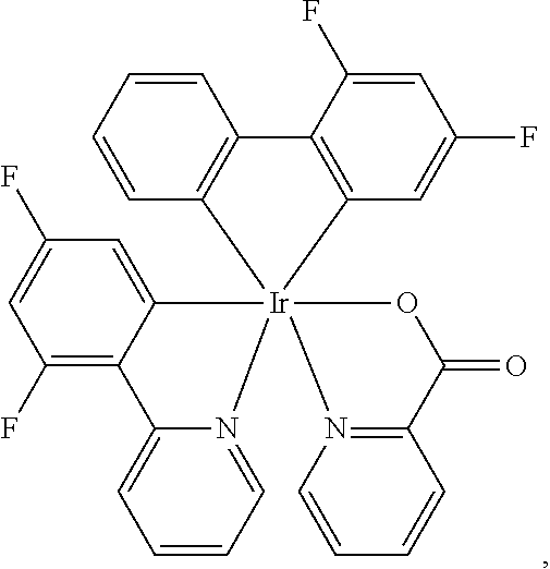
C1=CC=CC2=C1C1=C(C=C(F)C=C1F)[Ir]213(OC(=O)C2=N1C=CC=C2)C1=CC(F)=CC(F)=C1C1=CC=CC=N31
